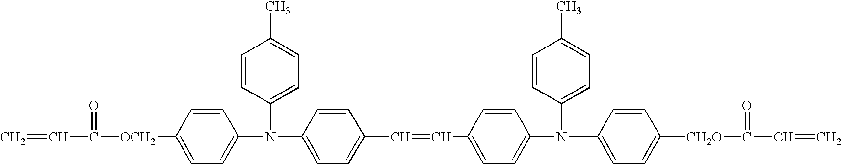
C=CC(=O)[OCH2]C1=CC=C(N(C2=CC=C(C=CC3=CC=C(N(C4=CC=C([CH2O]C(=O)C=C)C=C4)C4=CC=C(C)C=C4)C=C3)C=C2)C2=CC=C(C)C=C2)C=C1
